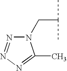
N1(CC(C)C)N=NN=C1C
